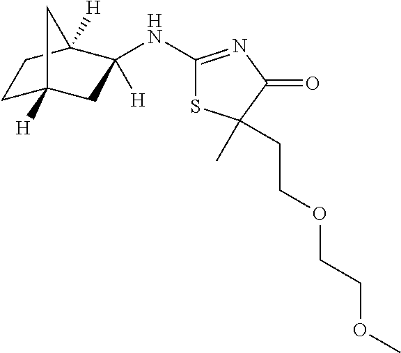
N(C1=NC(=O)C(C)(CCOCCOC)S1)C1([H])CC2([H])CCC1([H])C2
